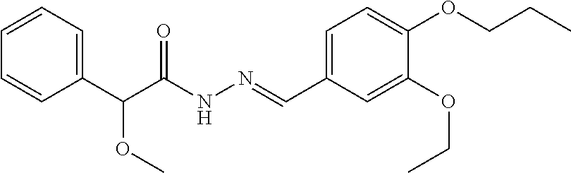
C1=CC=C(C(C(NN=CC2=CC=C(OCCC)C(OCC)=C2)=O)OC)C=C1
